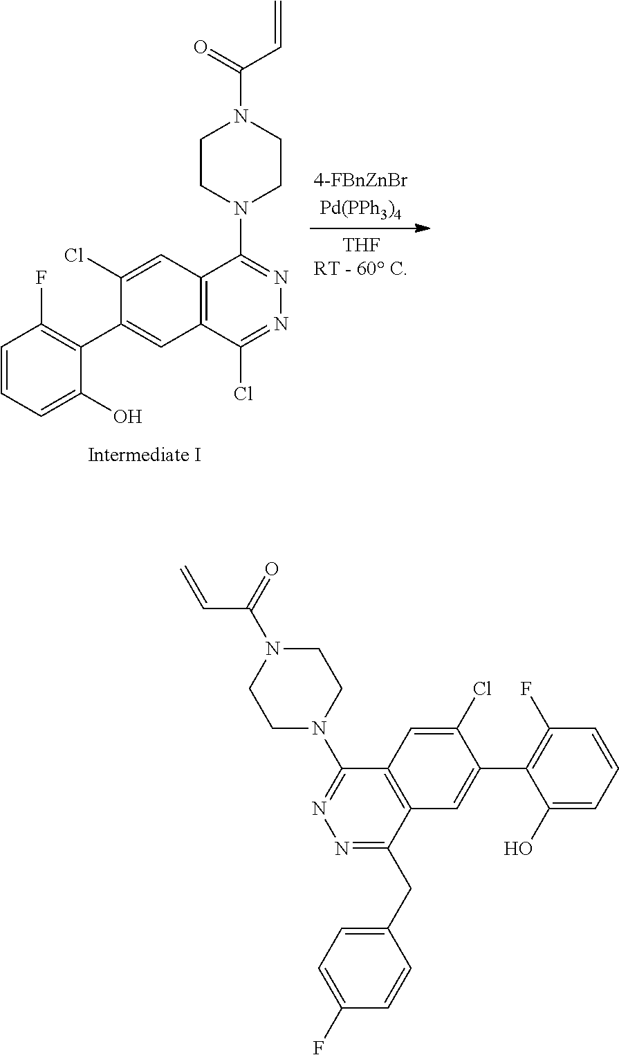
C1=CC=C(O)C(C2=CC3=C(C=C2Cl)C(N2CCN(C(=O)C=C)CC2)=NN=C3Cl)=C1F.C1CN(C2=NN=C(CC3=CC=C(F)C=C3)C3=C2C=C(Cl)C(C2=C(F)C=CC=C2O)=C3)CCN1C(=O)C=C
